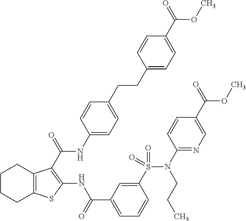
C1CCC2=C(C1)C(C(=O)NC1=CC=C(CCC3=CC=C(C(=O)OC)C=C3)C=C1)=C(NC(C1=CC=CC(S(N(C3=NC=C(C(=O)OC)C=C3)CCC)(=O)=O)=C1)=O)S2
